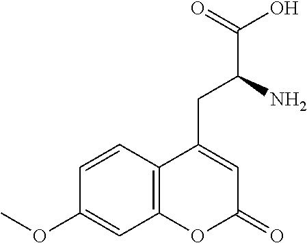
C12=C(C=CC(OC)=C1)C(CC(C(O)=O)N)=CC(=O)O2
